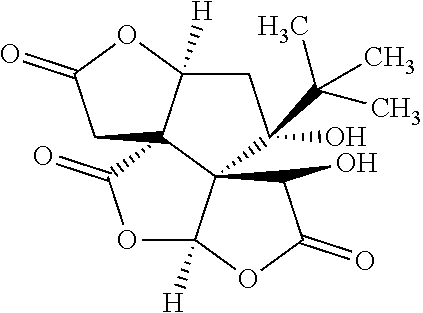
C1C23C([H])(OC1=O)CC(O)(C(C)(C)C)C21C([H])(OC3=O)OC(=O)C1O
